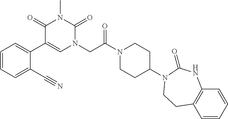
C1=CC=C(C#N)C(C2=CN(CC(N3CCC(N4C(=O)NC5=C(C=CC=C5)CC4)CC3)=O)C(=O)N(C)C2=O)=C1
